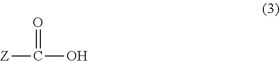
C([Z])(O)=O
